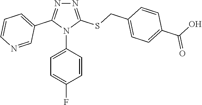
N1=C(SCC2=CC=C(C(O)=O)C=C2)N(C2=CC=C(F)C=C2)C(C2=CC=CN=C2)=N1
